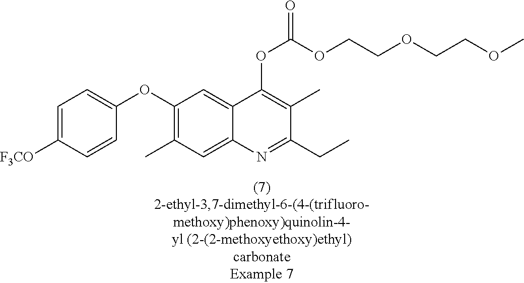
C1=C([F3CO])C=CC(OC2=C(C)C=C3C(=C2)C(OC(OCCOCCOC)=O)=C(C)C(CC)=N3)=C1
